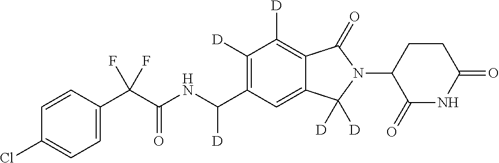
C1=CC(C(C(NC(C2=C([D])C([D])=C3C(=C2)C([D])([D])N(C2C(=O)NC(=O)CC2)C3=O)[D])=O)(F)F)=CC=C1Cl
